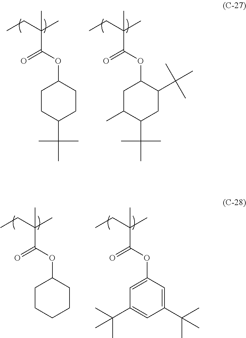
C(C(OC1CCC(C(C)(C)C)CC1)=O)(C)(C)CC.C(C(OC1CC(C)C(C(C)(C)C)CC1C(C)(C)C)=O)(C)(C)CC.C(C(OC1CCCCC1)=O)(C)(C)CC.C(C(OC1=CC(C(C)(C)C)=CC(C(C)(C)C)=C1)=O)(C)(C)CC
